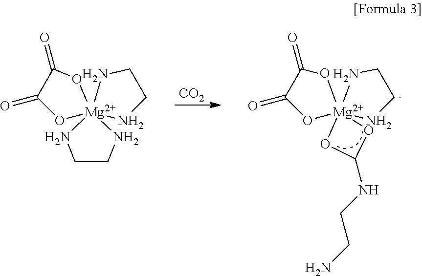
[CO2].C1(NCCN)O[Mg]23(O1)(NCCN2)OC(=O)C(=O)O3.C1CN[Mg]23(N1)(NCCN2)OC(=O)C(=O)O3
